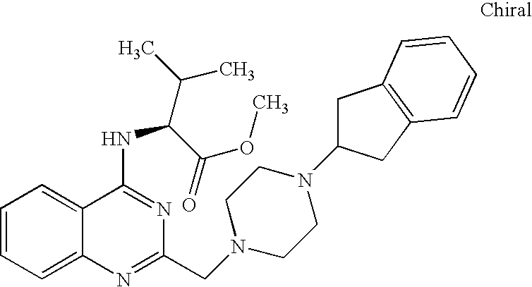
C1=CC=C2C(=C1)C(NC(C(OC)=O)C(C)C)=NC(CN1CCN(C3CC4=C(C3)C=CC=C4)CC1)=N2
